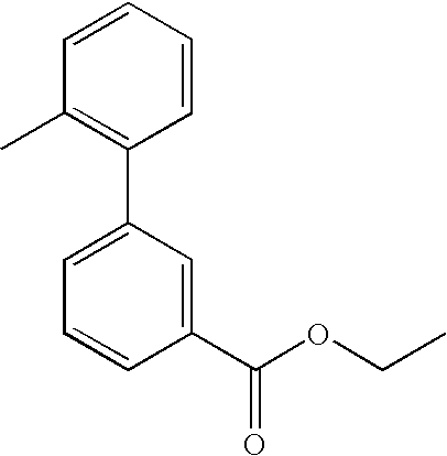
CC1=C(C2=CC=CC(C(=O)OCC)=C2)C=CC=C1
